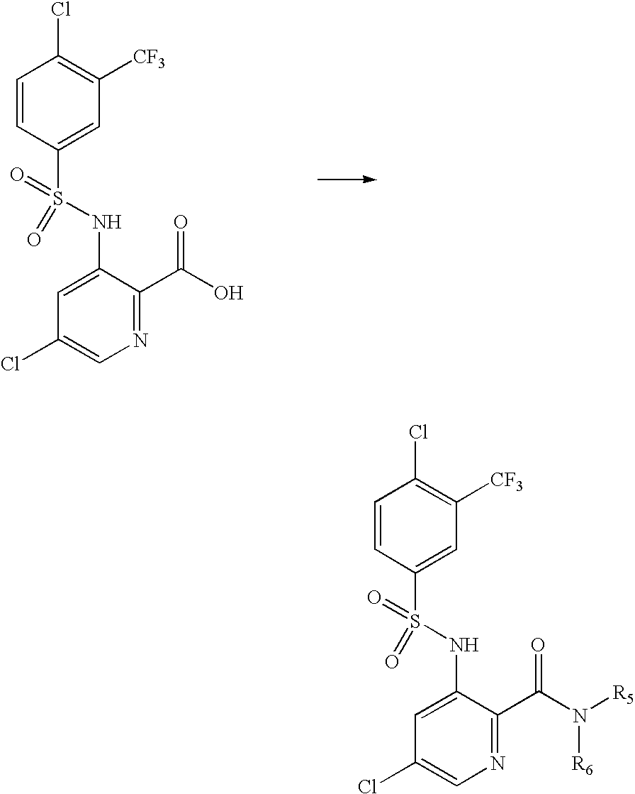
C1=CC(S(=O)(=O)NC2=CC(Cl)=CN=C2C(O)=O)=CC([CF3])=C1Cl.C1=CC(S(=O)(=O)NC2=CC(Cl)=CN=C2C(N([R5])[R6])=O)=CC([CF3])=C1Cl
